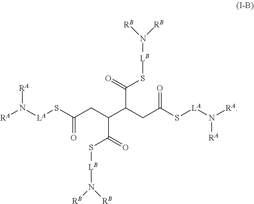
[RA]N([LA]SC(CC(C(=O)S[LB]N([RB])[RB])C(CC(S[LA]N([RA])[RA])=O)C(S[LB]N([RB])[RB])=O)=O)[RA]
